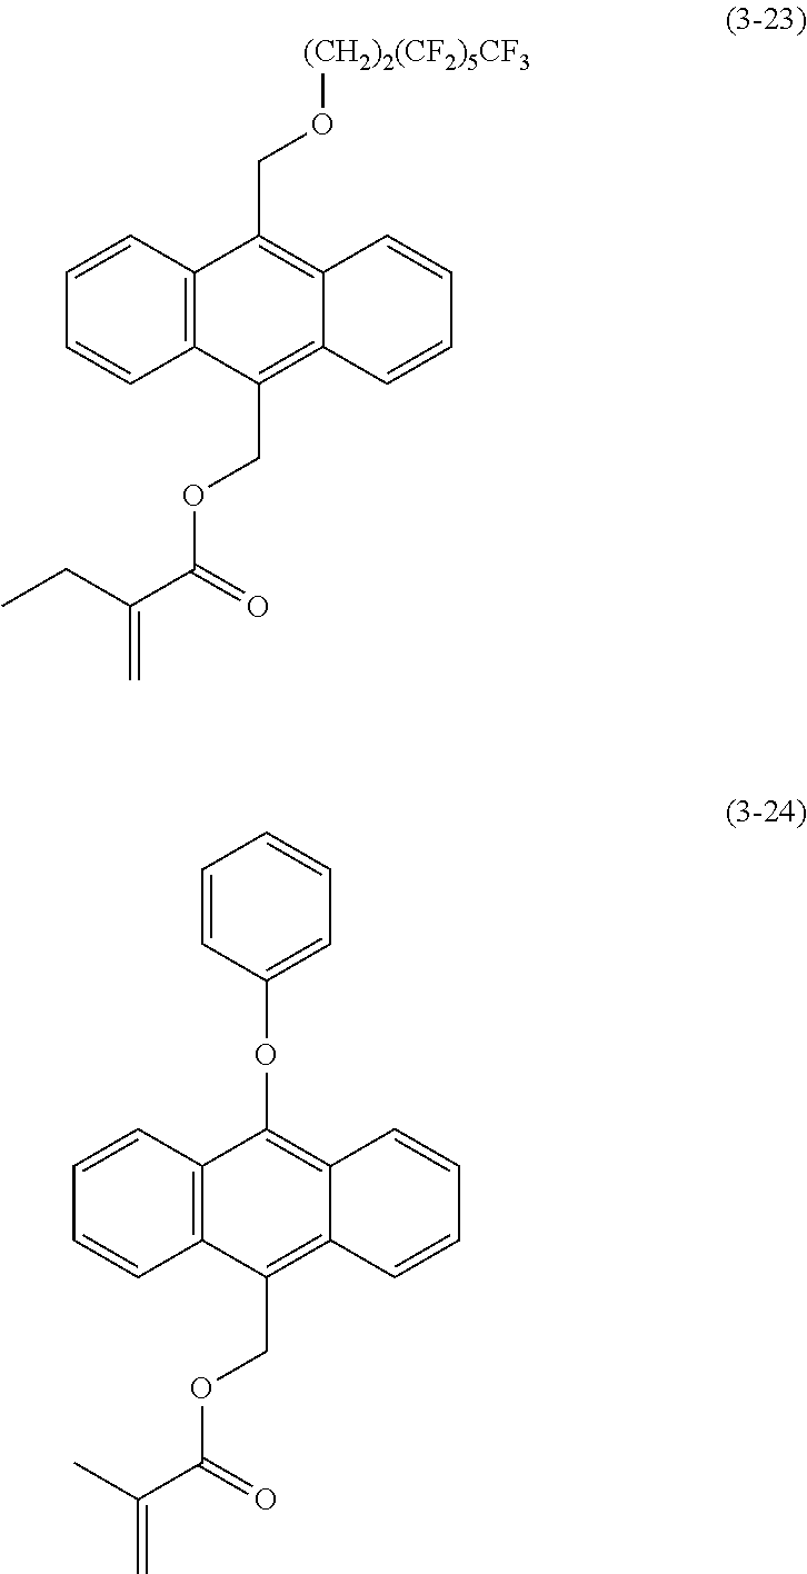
C1=CC2=C(C=C1)C(COC(C(CC)=C)=O)=C1C(=C2CO[(CH2)2(CF2)5CF3])C=CC=C1.C1=CC2=C(C=C1)C(COC(C(C)=C)=O)=C1C(=C2OC2=CC=CC=C2)C=CC=C1
